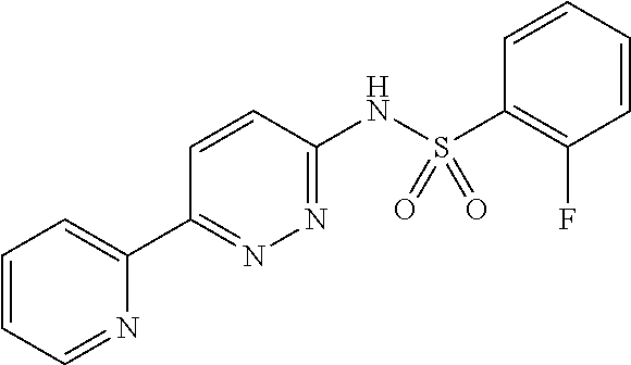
C1=CC=NC(C2=NN=C(NS(C3=C(F)C=CC=C3)(=O)=O)C=C2)=C1
